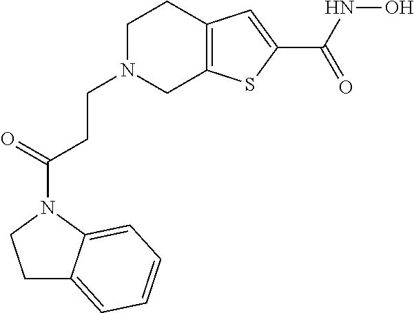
C1N(CCC(N2CCC3=CC=CC=C23)=O)CC2=C(C1)C=C(C(NO)=O)S2
